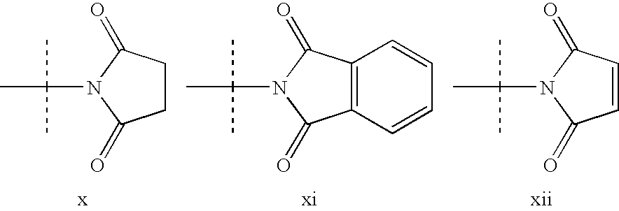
C1=CC(=O)N(C(C)(C)C)C1=O.C12=C(C(=O)N(C(C)(C)C)C1=O)C=CC=C2.C1CC(=O)N(C(C)(C)C)C1=O
